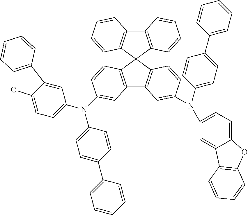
C12=C(C=CC=C1)C1(C3=C2C=CC=C3)C2=C(C3=C1C=CC(N(C1=CC=C(C4=CC=CC=C4)C=C1)C1=CC=C4C(=C1)C1=C(O4)C=CC=C1)=C3)C=C(N(C1=CC=C3C(=C1)C1=C(O3)C=CC=C1)C1=CC=C(C3=CC=CC=C3)C=C1)C=C2
